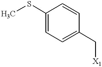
C1(SC)=CC=C(C[X1])C=C1
